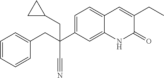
C1=CC=CC(CC(C2=CC=C3C(=C2)NC(=O)C(CC)=C3)(C#N)CC2CC2)=C1
